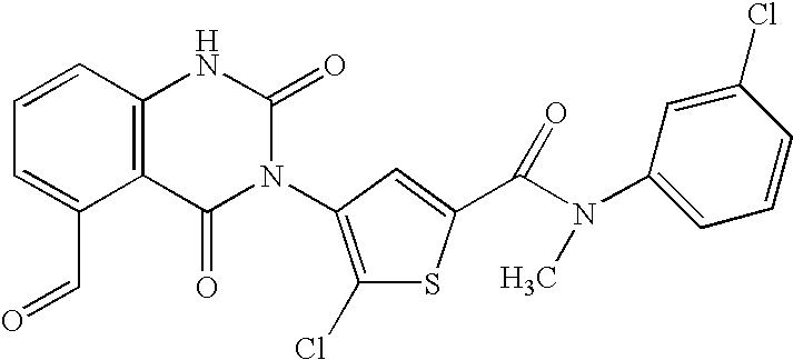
C12=C(C=CC=C1C=O)NC(=O)N(C1=C(Cl)SC(C(N(C3=CC=CC(Cl)=C3)C)=O)=C1)C2=O
